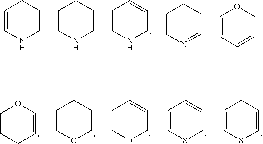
N1=CCCCC1.C1=CC=COC1.N1C=CCC=C1.N1C=CCCC1.C1=CCCNC1.C1=COC=CC1.O1C=CCCC1.C1C=CCOC1.C1=CC=CCS1.C1=CSC=CC1
